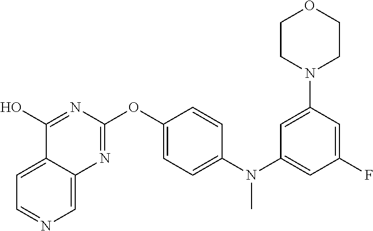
C1=C2C(=CN=C1)N=C(OC1=CC=C(N(C3=CC(F)=CC(N4CCOCC4)=C3)C)C=C1)N=C2O
